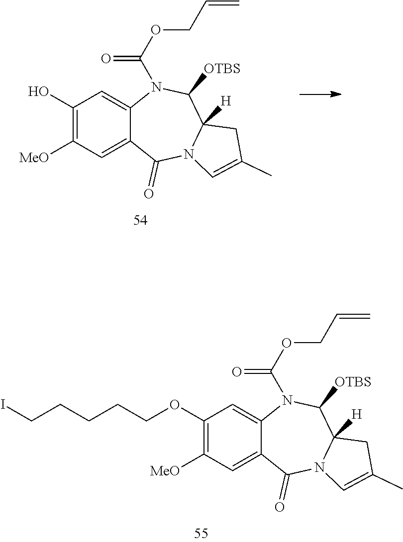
C1(O)=C([MeO])C=C2C(=C1)N(C(OCC=C)=O)C([OTBS])C1([H])N(C2=O)C=C(C)C1.C1(OCCCCCI)=C([MeO])C=C2C(=C1)N(C(OCC=C)=O)C([OTBS])C1([H])N(C2=O)C=C(C)C1
